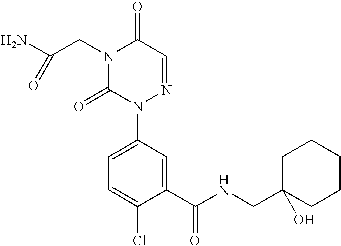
N1(CC(N)=O)C(=O)N(C2=CC=C(Cl)C(C(NCC3(O)CCCCC3)=O)=C2)N=CC1=O
